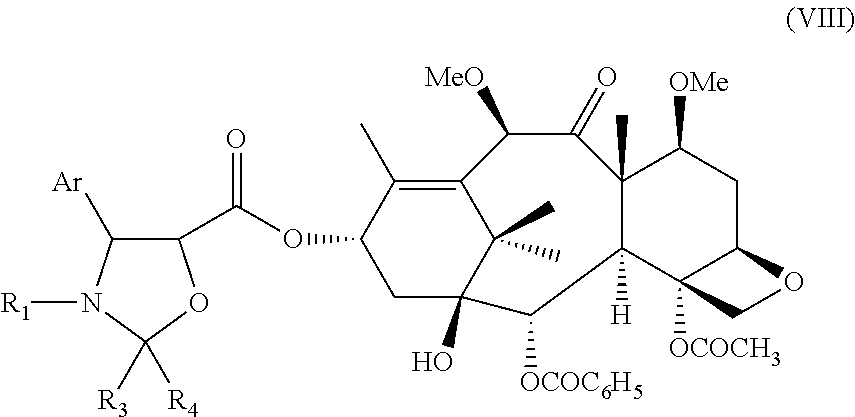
O(C1CC2(O)C(C)(C)C(=C1C)C([MeO])C(=O)C1(C)C([H])(C3([OCOCH3])C(CC1[OMe])OC3)C2[OCOC6H5])C(C1C([Ar])N([R1])C([R3])([R4])O1)=O
